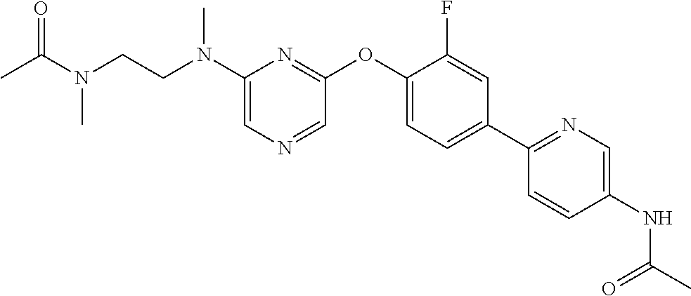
N(C1=CN=CC(OC2=CC=C(C3=NC=C(NC(C)=O)C=C3)C=C2F)=N1)(CCN(C(=O)C)C)C
